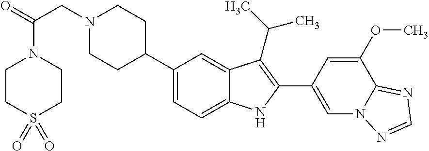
N1(CC(=O)N2CCS(=O)(=O)CC2)CCC(C2=CC=C3C(=C2)C(C(C)C)=C(C2=CN4C(=NC=N4)C(OC)=C2)N3)CC1
